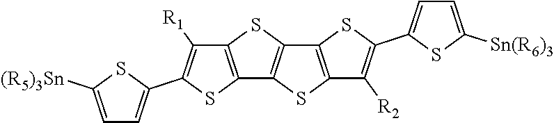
C12=C(SC(C3=CC=C([(R5)3Sn])S3)=C1[R1])C1=C(S2)C2=C(S1)C([R2])=C(C1=CC=C([Sn(R6)3])S1)S2
